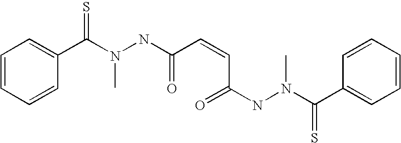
C1=CC=CC(C(N(NC(C=CC(NN(C(C2=CC=CC=C2)=S)C)=O)=O)C)=S)=C1
